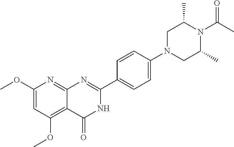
C1(OC)=CC(OC)=C2C(=N1)N=C(C1=CC=C(N3CC(C)N(C(C)=O)C(C)C3)C=C1)NC2=O
